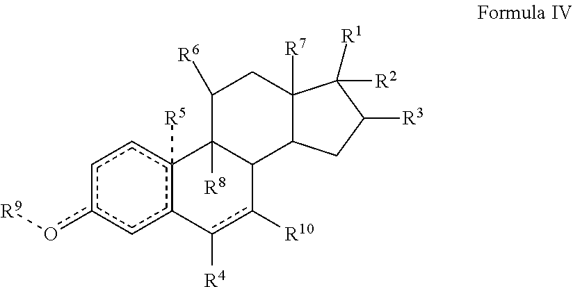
c1c(o[R9])cc2c([R5])(c1)C1([R8])C(c([R10])c-2[R4])C2C([R7])(CC1[R6])C([R2])([R1])C([R3])C2
